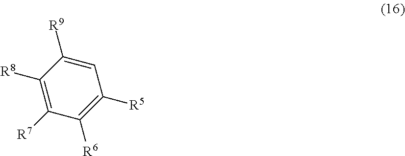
C1([R5])=C([R6])C([R7])=C([R8])C([R9])=C1
